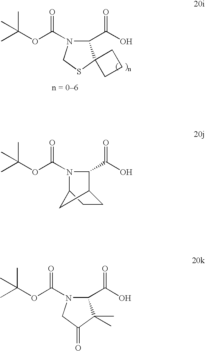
C1(C(O)=O)N(C(OC(C)(C)C)=O)CSC12CCC2.C1(C(O)=O)N(C(OC(C)(C)C)=O)CC(=O)C1(C)C.C(OC(C)(C)C)(=O)N1C(C(O)=O)C2CCC1C2
